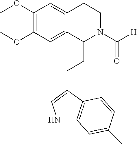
COC1=C(OC)C=C2C(=C1)C(CCC1=CNC3=C1C=CC(C)=C3)N(C([H])=O)CC2
